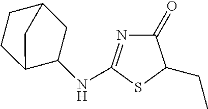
C1(NC2=NC(=O)C(CC)S2)C2CCC(C1)C2
